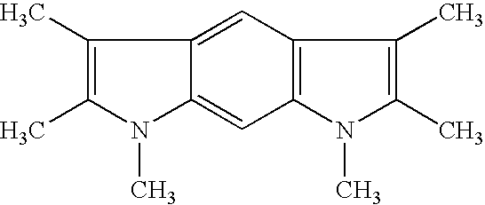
C1(C)=C(C)N(C)C2=CC3=C(C=C12)C(C)=C(C)N3C
